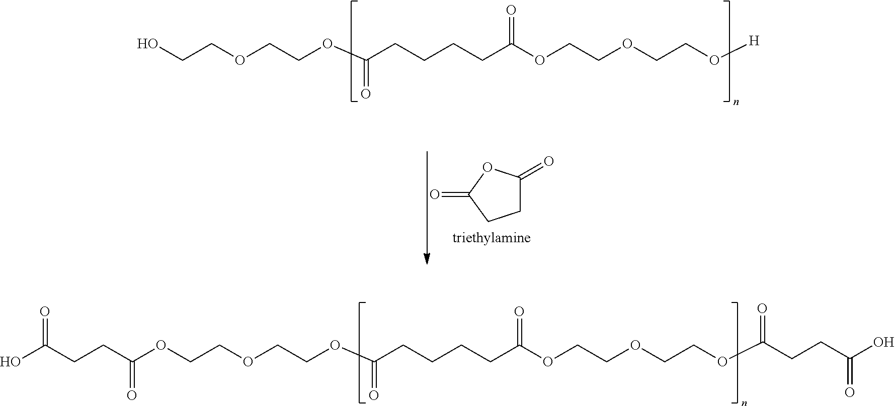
O(CCOCCOC(CCCCC(OCCOCCOC(CCC(O)=O)=O)=O)=O)C(CCC(O)=O)=O.C1C(=O)OC(=O)C1.OCCOCCOC(CCCCC(OCCOCCO[H])=O)=O
